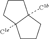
[C1b]C12CCCC1([C1e])CCC2
